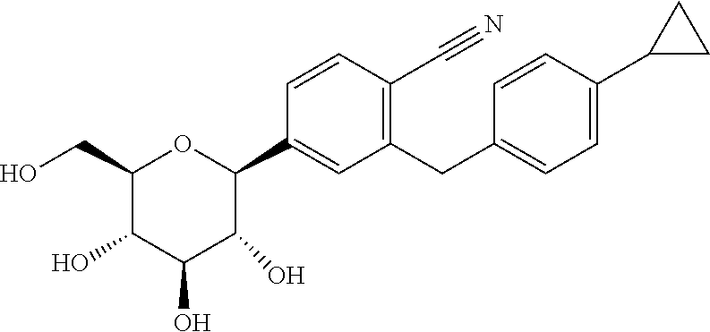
C1(CO)C(O)C(O)C(O)C(C2=CC(CC3=CC=C(C4CC4)C=C3)=C(C#N)C=C2)O1
